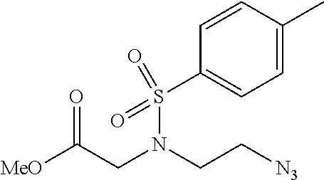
[MeO]C(CN(CC[N3])S(C1=CC=C(C)C=C1)(=O)=O)=O
